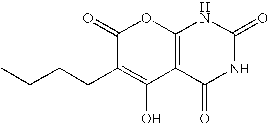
C1(=O)C(CCCC)=C(O)C2=C(O1)NC(=O)NC2=O
